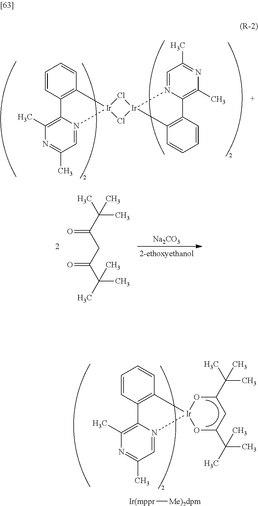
C1=CC2=C(C=C1)[Ir]1(N3=CC(C)=NC(C)=C23)Cl[Ir]2(Cl1)N1=CC(C)=NC(C)=C1C1=C2C=CC=C1.[Na2CO3].O=C(C(C)(C)C)CC(C(C)(C)C)=O.C1=CC2=C(C=C1)[Ir]1(N3=CC(C)=NC(C)=C23)OC(C(C)(C)C)CC(C(C)(C)C)O1.[Ir(mppr][Me)2dpm]
